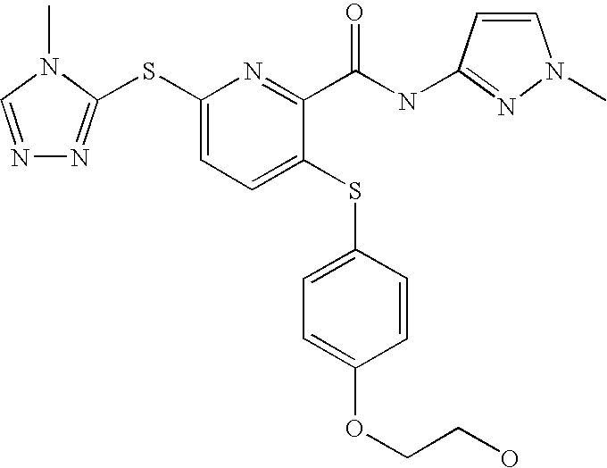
N1=CN(C)C(SC2=CC=C(SC3=CC=C(OCCO)C=C3)C(C(NC3=NN(C)C=C3)=O)=N2)=N1
